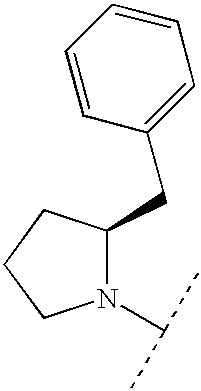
N1(C(C)C)C(CC2=CC=CC=C2)CCC1
